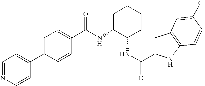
C1=C(C(NC2CCCCC2NC(C2=CC=C(C3=CC=NC=C3)C=C2)=O)=O)NC2=C1C=C(Cl)C=C2
